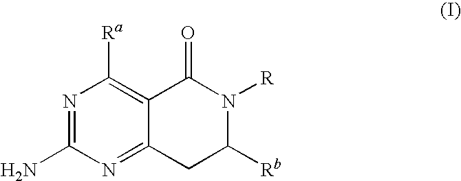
[Rb]C1N([R])C(=O)C2=C([Ra])N=C(N)N=C2C1
